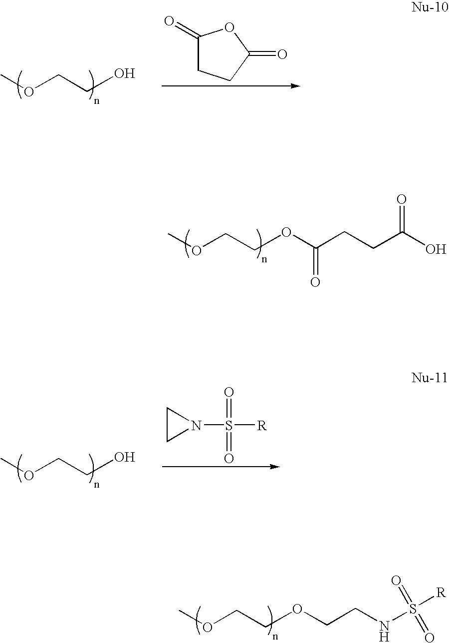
COCCOC(CCC(=O)O)=O.COCCO.C1(=O)CCC(=O)O1.COCCOCCNS([R])(=O)=O.COCCO.C1CN1S([R])(=O)=O
